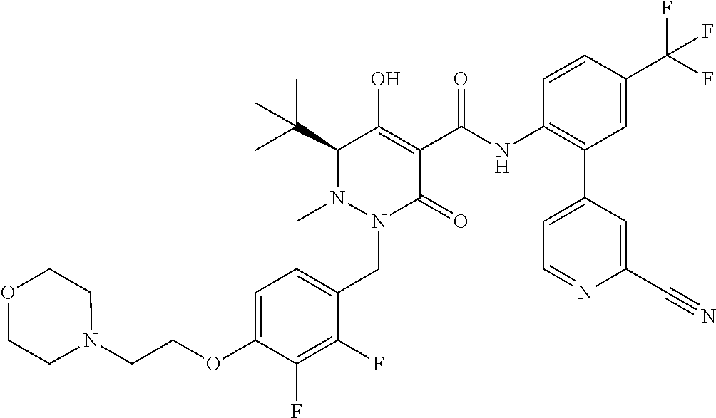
C1=C(OCCN2CCOCC2)C(F)=C(F)C(CN2C(=O)C(C(=O)NC3=C(C4=CC=NC(C#N)=C4)C=C(C(F)(F)F)C=C3)=C(O)C(C(C)(C)C)N2C)=C1
